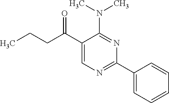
C1(C(CCC)=O)=CN=C(C2=CC=CC=C2)N=C1N(C)C
